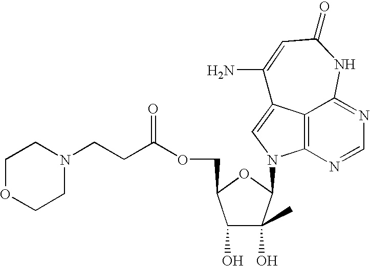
C12=C3N=CN=C1NC(=O)C=C(N)C2=CN3C1C(O)(C)C(O)C(COC(CCN2CCOCC2)=O)O1
